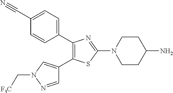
C1(C2=CC=C(C#N)C=C2)=C(C2=CN(C[CF3])N=C2)SC(N2CCC(N)CC2)=N1
